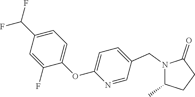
N1(CC2=CC=C(OC3=CC=C(C(F)F)C=C3F)N=C2)C(C)CCC1=O
